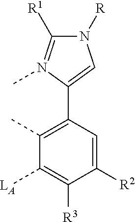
C1([R2])=CC(C2=CN([R])C([R1])=N2C)=C(C)C([LA])=C1[R3]
